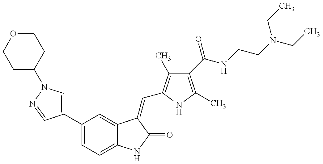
C1C(N2C=C(C3=CC=C4C(=C3)C(=CC3=C(C)C(C(NCCN(CC)CC)=O)=C(C)N3)C(=O)N4)C=N2)CCOC1
